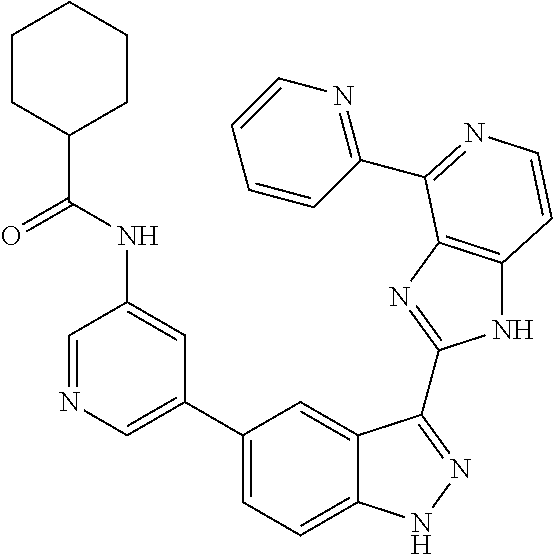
C1(C2=CN=CC(NC(C3CCCCC3)=O)=C2)=CC=C2C(=C1)C(C1=NC3=C(N1)C=CN=C3C1=NC=CC=C1)=NN2
